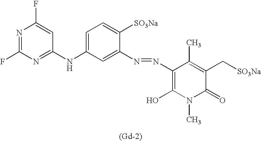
N1=C(F)N=C(NC2=CC=C([SO3Na])C(N=NC3=C(O)N(C)C(=O)C(C[SO3Na])=C3C)=C2)C=C1F.[(Gd-2)]
